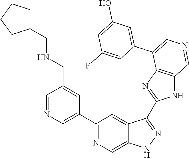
C1(C2=CN=CC(CNCC3CCCC3)=C2)=NC=C2C(=C1)C(C1=NC3=C(N1)C=NC=C3C1=CC(O)=CC(F)=C1)=NN2
